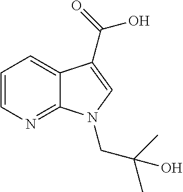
C1=CN=C2C(=C1)C(C(=O)O)=CN2CC(C)(C)O
